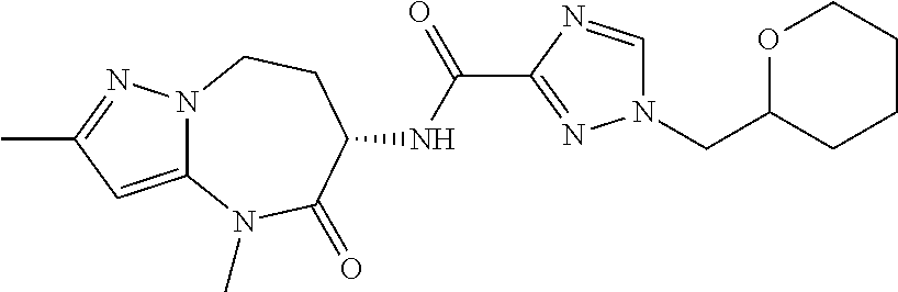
C12=CC(C)=NN1CCC(NC(=O)C1=NN(CC3OCCCC3)C=N1)C(=O)N2C
